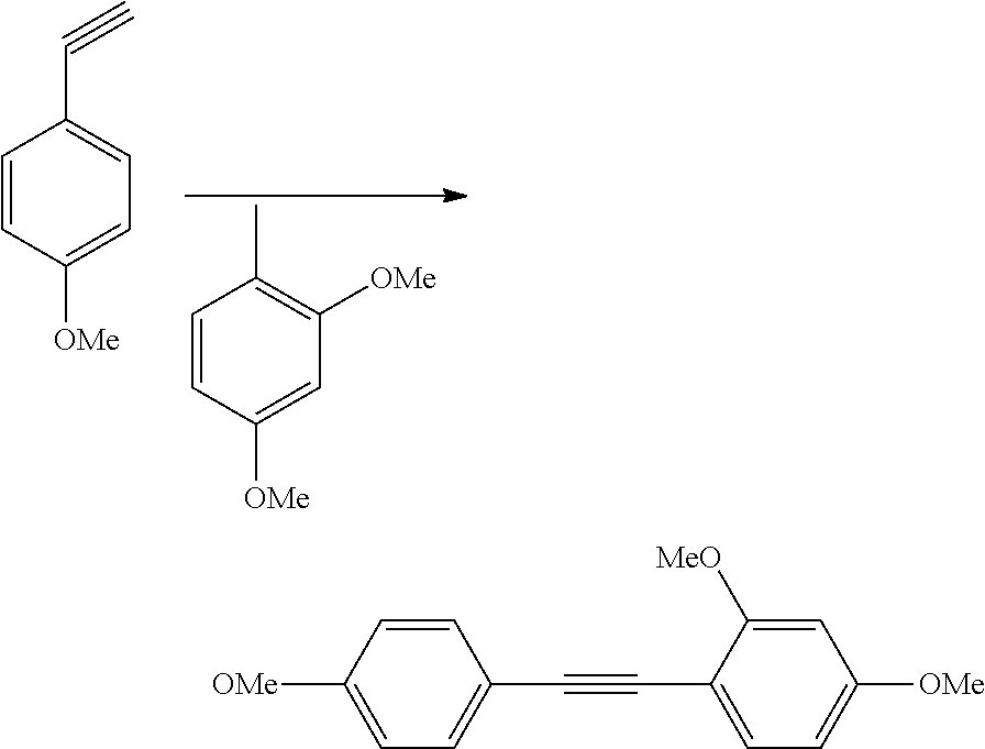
C1=CC([OMe])=CC=C1C#C.C1=CC([OMe])=CC([OMe])=C1C.C1=C([OMe])C=CC(C#CC2=CC=C([OMe])C=C2[MeO])=C1
